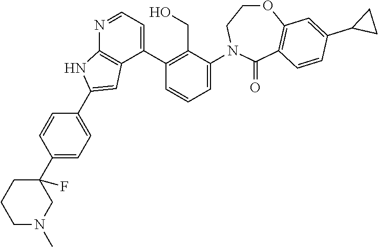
N1=CC=C(C2=C(CO)C(N3CCOC4=C(C3=O)C=CC(C3CC3)=C4)=CC=C2)C2=C1NC(C1=CC=C(C3(F)CCCN(C)C3)C=C1)=C2
